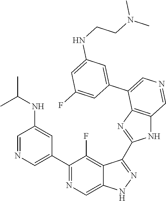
C1(C2=CN=CC(NC(C)C)=C2)=NC=C2C(=C1F)C(C1=NC3=C(N1)C=NC=C3C1=CC(NCCN(C)C)=CC(F)=C1)=NN2
